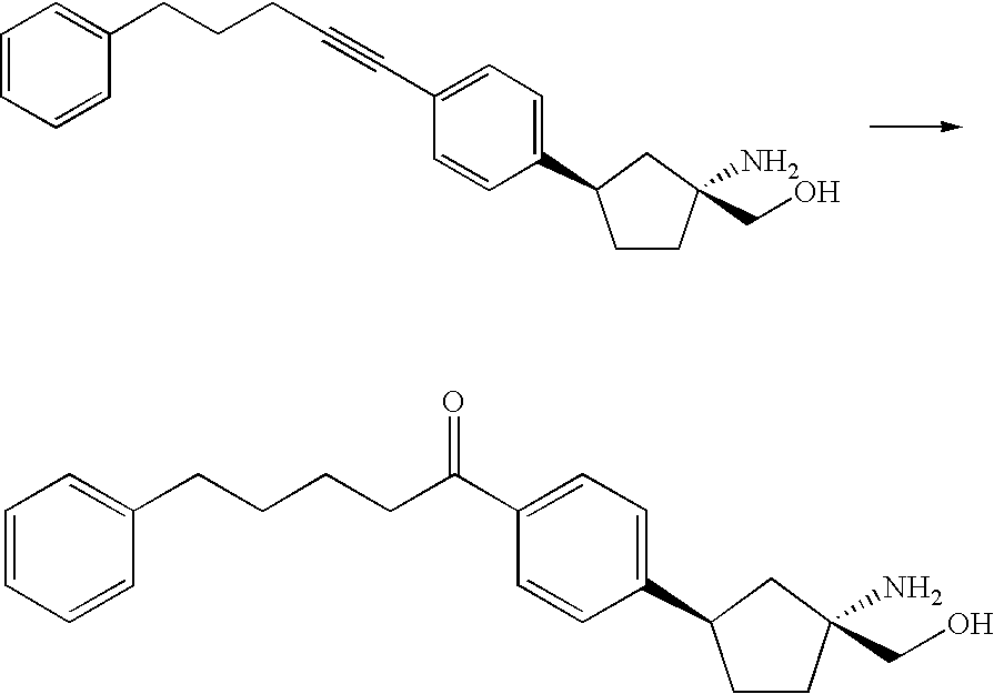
C1=CC=CC(CCCC#CC2=CC=C(C3CCC(N)(CO)C3)C=C2)=C1.C1=CC=CC(CCCCC(C2=CC=C(C3CCC(CO)(N)C3)C=C2)=O)=C1
